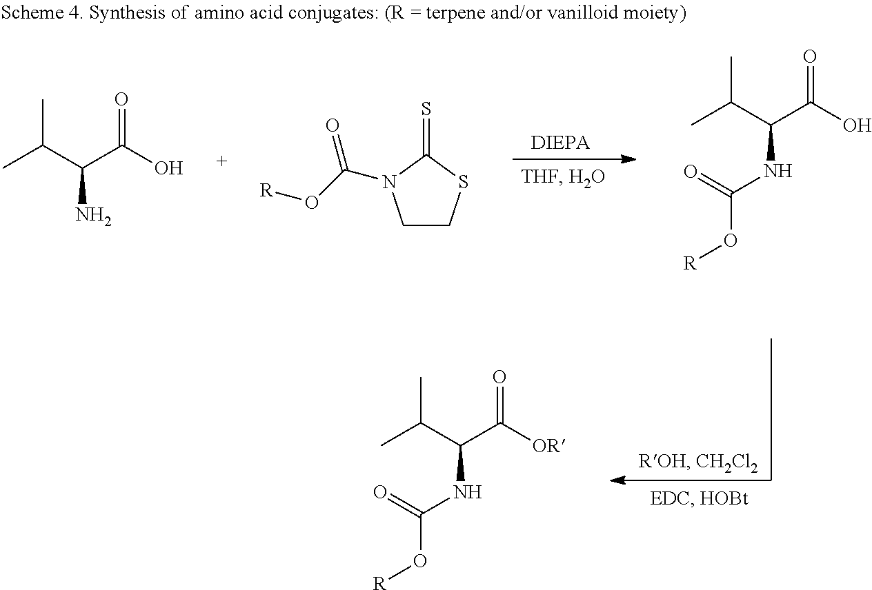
CC(C(C([OR])=O)NC(O[R])=O)C.[DIEPA].CC(C(C(O)=O)N)C.C1CN(C(O[R])=O)C(=S)S1.CC(C(C(O)=O)NC(O[R])=O)C
